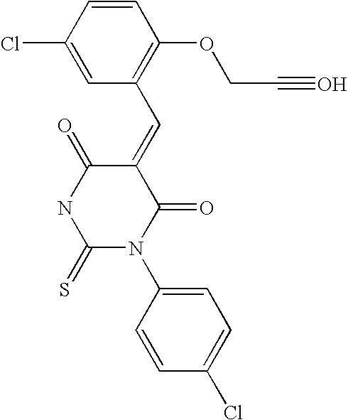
C1=CC(Cl)=CC(C=C2C(=O)NC(=S)N(C3=CC=C(Cl)C=C3)C2=O)=C1OCC#O
